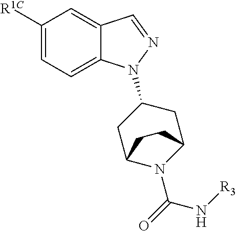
C1([R1C])=CC=C2C(=C1)C=NN2C1CC2N(C(=O)N[R3])C(C1)CC2
